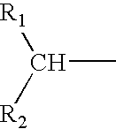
[R1]C([R2])C
